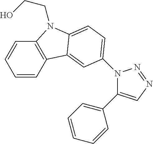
C1=CC2=C(C=C1)N(CCO)C1=CC=C(N3C(C4=CC=CC=C4)=CN=N3)C=C21
